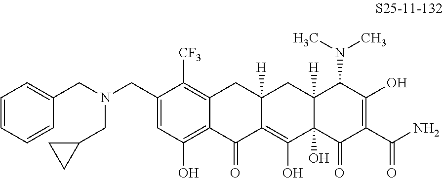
C1(CN(CC2=CC=CC=C2)CC2CC2)=CC(O)=C2C(=C1[CF3])CC1([H])C(=C(O)C3(O)C([H])(C1)C(N(C)C)C(O)=C(C(N)=O)C3=O)C2=O
